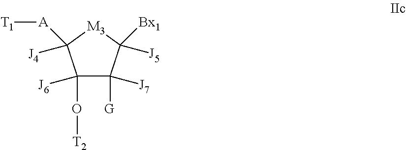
C1([J6])(O[T2])C([G])([J7])C([J5])([Bx1])[M3]C1([A][T1])[J4]
